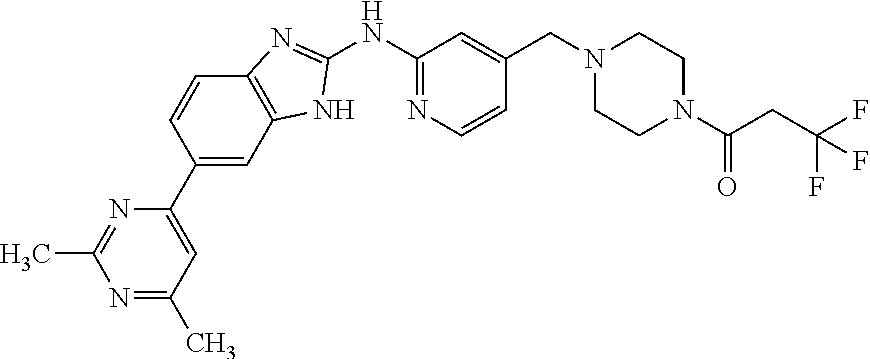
N1=C(C)C=C(C2=CC3=C(C=C2)N=C(NC2=NC=CC(CN4CCN(C(CC(F)(F)F)=O)CC4)=C2)N3)N=C1C
